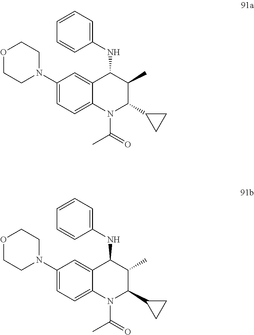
C1(N2CCOCC2)=CC=C2C(=C1)C(NC1=CC=CC=C1)C(C)C(C1CC1)N2C(C)=O.C1(N2CCOCC2)=CC=C2C(=C1)C(NC1=CC=CC=C1)C(C)C(C1CC1)N2C(C)=O
